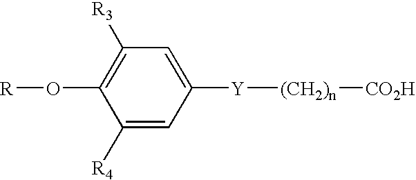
C1([R4])=CC([Y][(CH2)n][CO2H])=CC([R3])=C1O[R]
